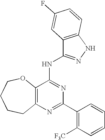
C12=C(N=C(C3=C([F3C])C=CC=C3)N=C1NC1=NNC3=C1C=C(F)C=C3)CCCCO2
